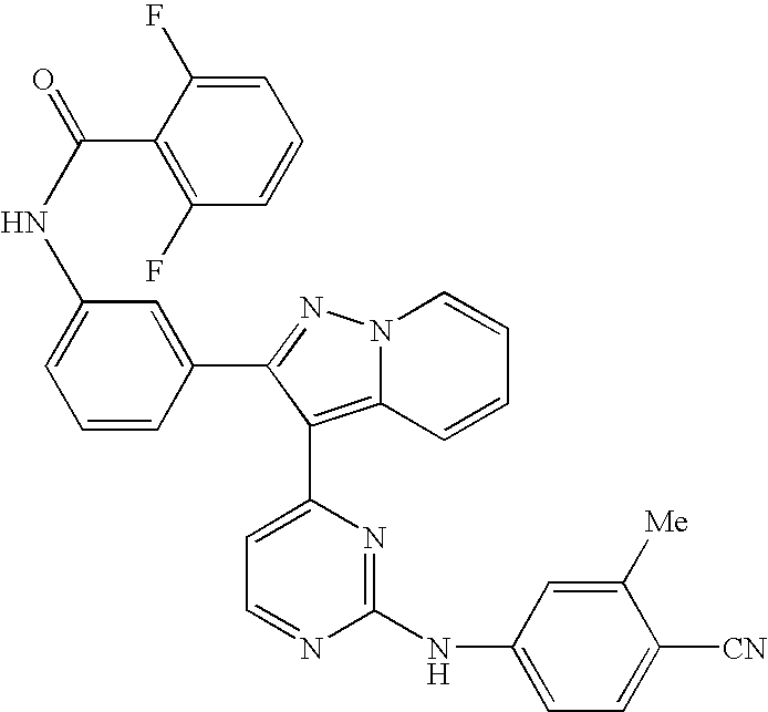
N(C1=CC=CC(C2=NN3C(=C2C2=CC=NC(NC4=CC=C([CN])C([Me])=C4)=N2)C=CC=C3)=C1)C(=O)C1=C(F)C=CC=C1F
